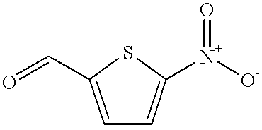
C1=C(C=O)SC([N+]([O-])=O)=C1
